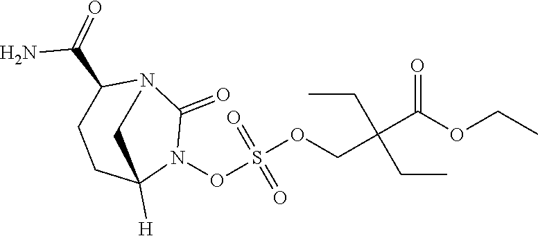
C(C(OCC)=O)(COS(ON1C(=O)N2C(C(=O)N)CCC1([H])C2)(=O)=O)(CC)CC
